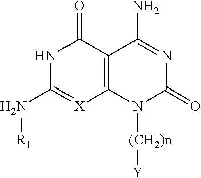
N1C(N[R1])=[X]C2=C(C1=O)C(N)=NC(=O)N2[(CH2)n][Y]
